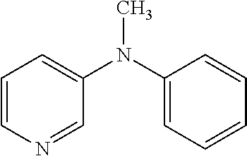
C1=CN=CC(N(C2=CC=CC=C2)C)=C1
